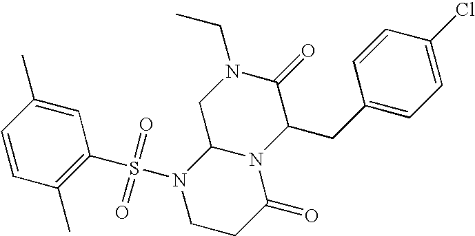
C1=CC(C)=C(S(N2CCC(=O)N3C2CN(CC)C(=O)C3CC2=CC=C(Cl)C=C2)(=O)=O)C=C1C
